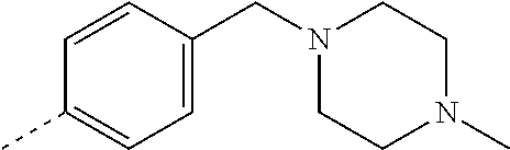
C1=CC(CN2CCN(C)CC2)=CC=C1C
